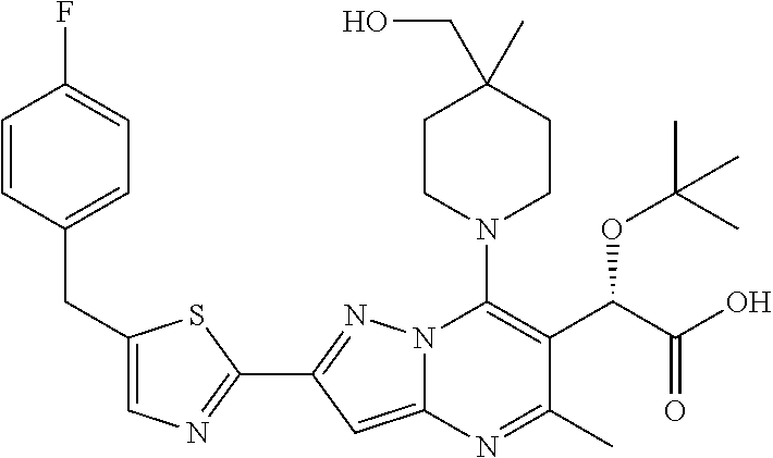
C1(CO)(C)CCN(C2=C(C(C(O)=O)OC(C)(C)C)C(C)=NC3=CC(C4=NC=C(CC5=CC=C(F)C=C5)S4)=NN23)CC1
